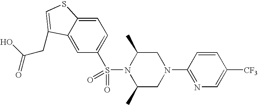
C1N(C2=NC=C([CF3])C=C2)CC(C)N(S(=O)(=O)C2=CC=C3C(=C2)C(CC(O)=O)=CS3)C1C
